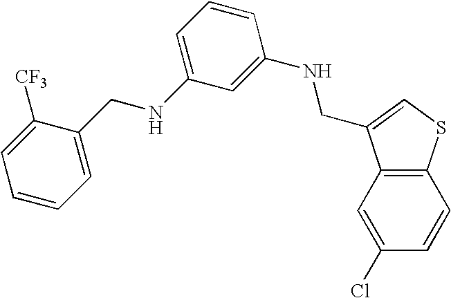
C1=CC=C(CNC2=CC=CC(NCC3=CSC4=C3C=C(Cl)C=C4)=C2)C([CF3])=C1
